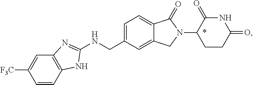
C1=CC2=C(C=C1[F3C])N=C(NCC1=CC=C3C(=C1)CN(C1CCC(=O)NC1=O)C3=O)N2
